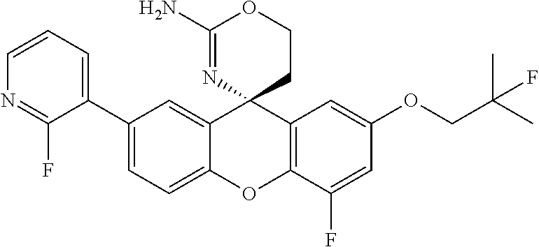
C1(C2=CC=C3C(=C2)C2(C4=C(O3)C(F)=CC(OCC(C)(C)F)=C4)CCOC(N)=N2)=CC=CN=C1F
